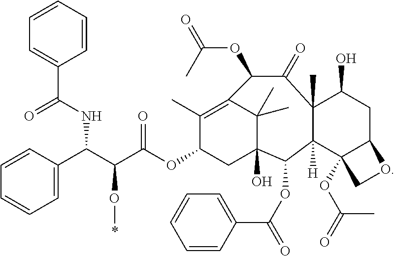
C1(C)=C2C(C)(C)C(O)(CC1OC(C(C(C1=CC=CC=C1)NC(C1=CC=CC=C1)=O)O*)=O)C(OC(=O)C1=CC=CC=C1)C1([H])C(C)(C(=O)C2OC(=O)C)C(O)CC2C1(OC(=O)C)CO2
